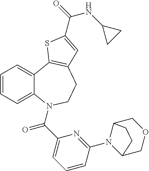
C1=CC=C2C(=C1)C1=C(CCN2C(C2=CC=CC(N3C4COCC3CC4)=N2)=O)C=C(C(=O)NC2CC2)S1
